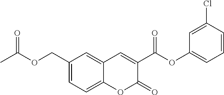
C1(COC(C)=O)=CC=C2C(=C1)C=C(C(OC1=CC=CC(Cl)=C1)=O)C(=O)O2
